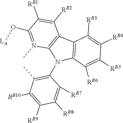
C1(N2C3=C(C([RB2])=C([RB1])C(O[LA])=N3C)C3=C2C([RB6])=C([RB5])C([RB4])=C3[RB3])=C(C)C([RB10])=C([RB9])C([RB8])=C1[RB7]
